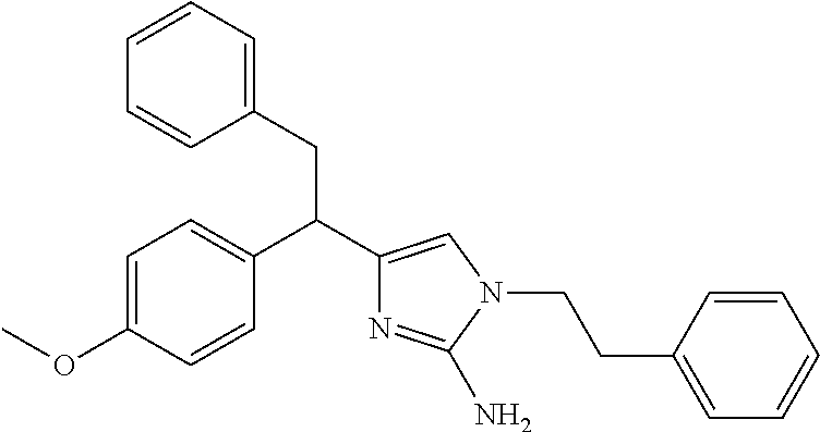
C1=C(OC)C=CC(C(C2=CN(CCC3=CC=CC=C3)C(N)=N2)CC2=CC=CC=C2)=C1
